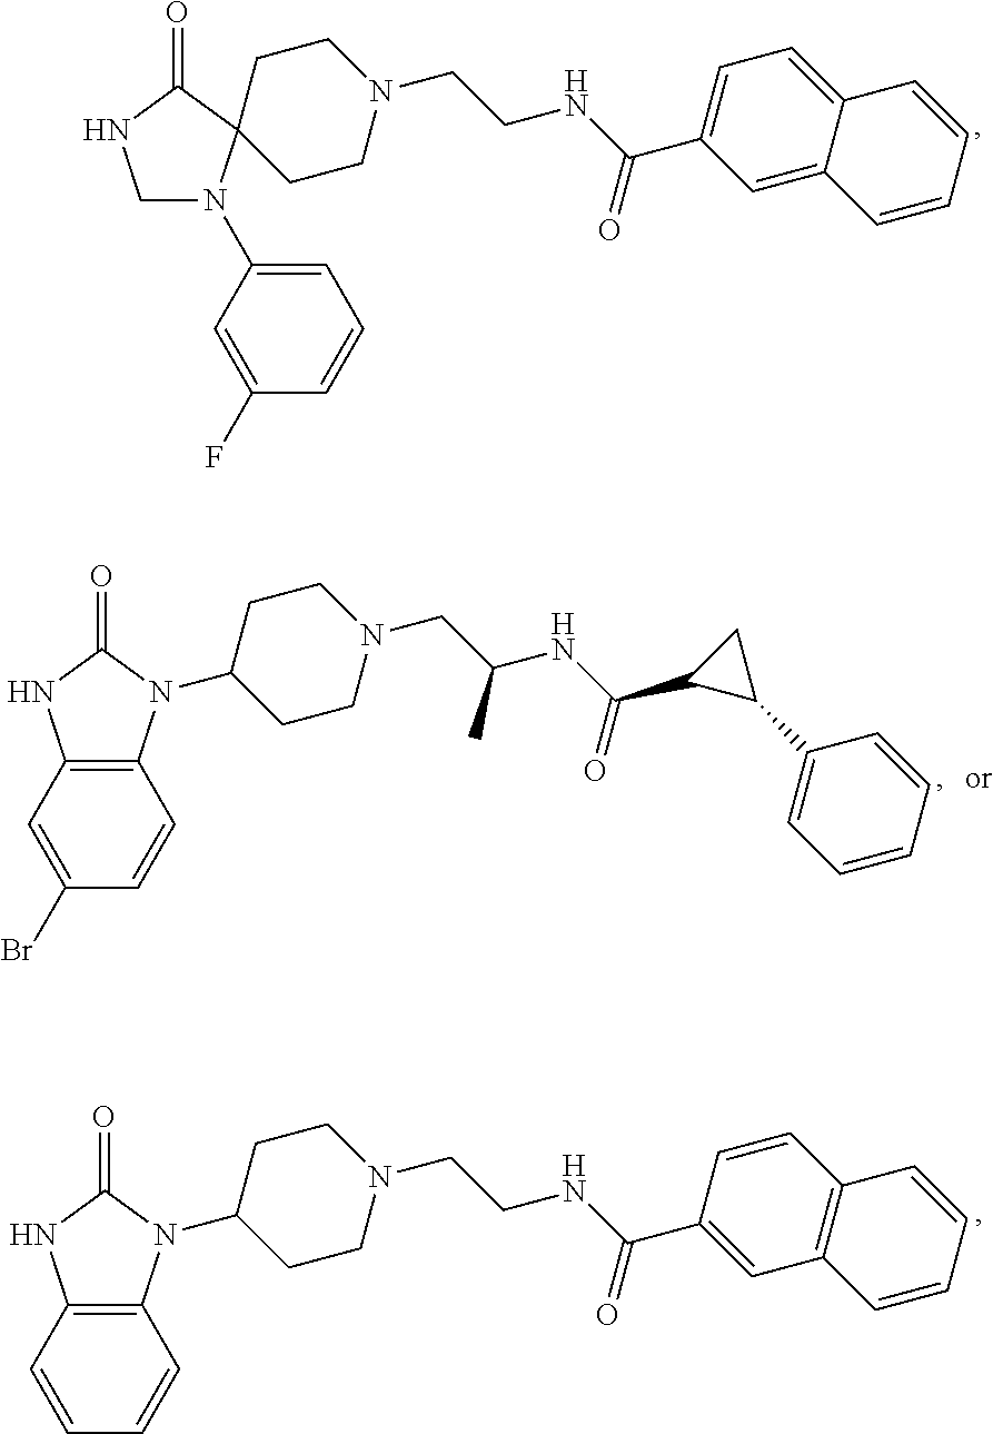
C1N(C2=CC=CC(F)=C2)C2(C(=O)N1)CCN(CCNC(C1=CC=C3C(=C1)C=CC=C3)=O)CC2.C12=C(C=CC(Br)=C1)N(C1CCN(CC(NC(C3C(C4=CC=CC=C4)C3)=O)C)CC1)C(=O)N2.C12=C(C=CC=C1)N(C1CCN(CCNC(=O)C3=CC4=C(C=C3)C=CC=C4)CC1)C(=O)N2
